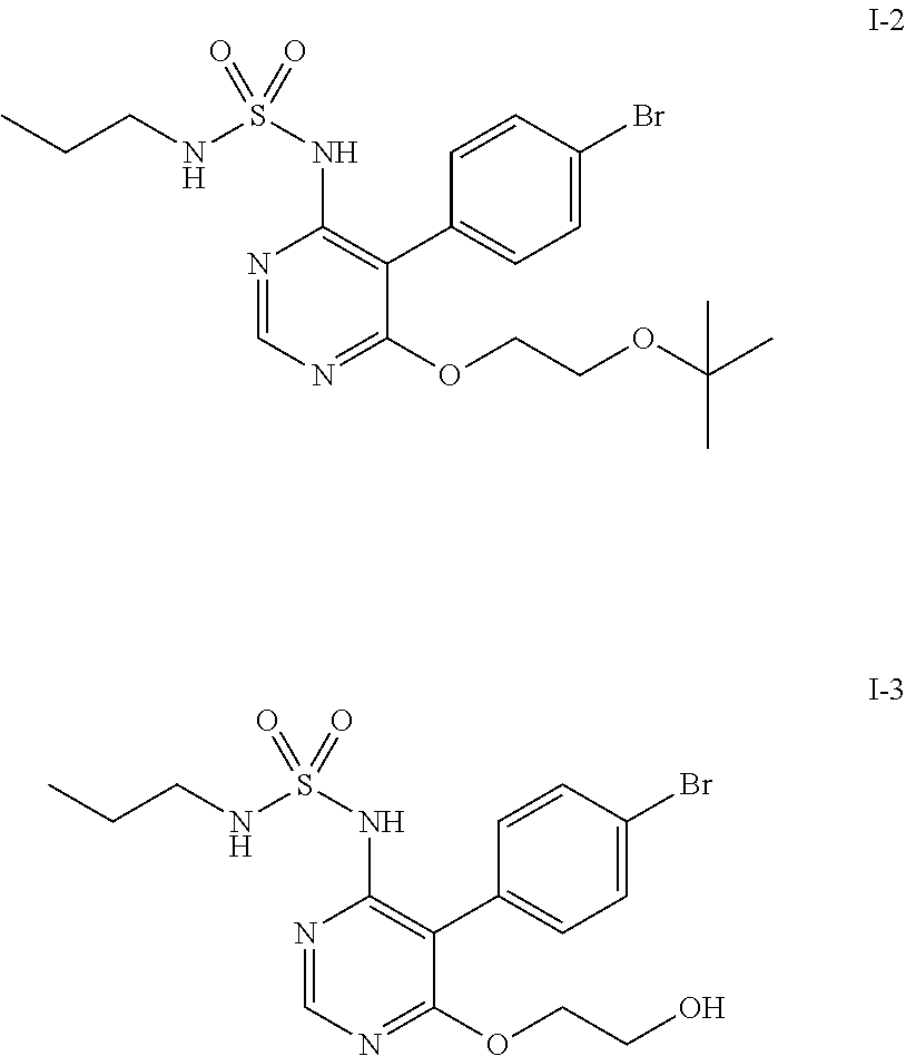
CCCNS(NC1=C(C2=CC=C(Br)C=C2)C(OCCOC(C)(C)C)=NC=N1)(=O)=O.CCCNS(NC1=C(C2=CC=C(Br)C=C2)C(OCCO)=NC=N1)(=O)=O
